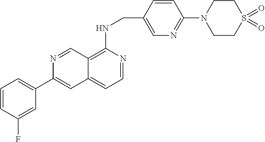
C12=C(NCC3=CN=C(N4CCS(=O)(=O)CC4)C=C3)N=CC=C1C=C(C1=CC=CC(F)=C1)N=C2
